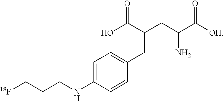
C1=C(NCCC[18F])C=CC(CC(CC(C([OH])=O)N)C(O)=O)=C1
